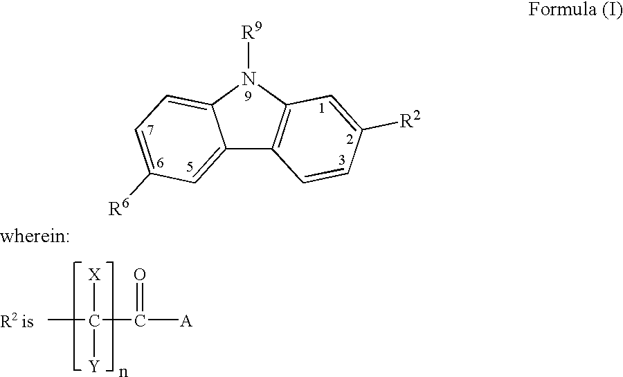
C12=CC([R6])=CC=C1N([R9])C1=C2C=CC([R2])=C1.CC(C([A])=O)([X])[Y]
